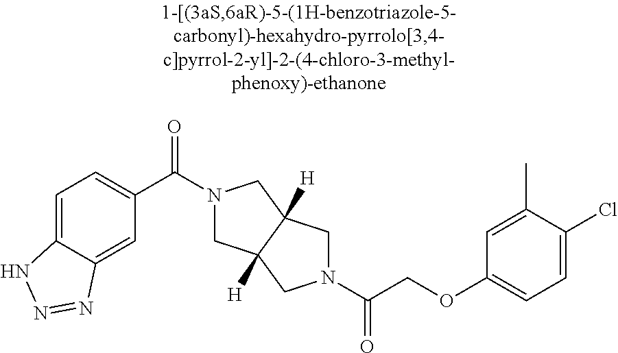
C1=C2C(=CC=C1C(=O)N1CC3([H])C([H])(C1)CN(C(=O)COC1=CC=C(Cl)C(C)=C1)C3)NN=N2
